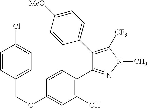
C(OC1=CC(O)=C(C2=NN(C)C([CF3])=C2C2=CC=C([MeO])C=C2)C=C1)C1=CC=C(Cl)C=C1
